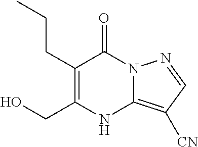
C1(CCC)=C(CO)NC2=C([CN])C=NN2C1=O
